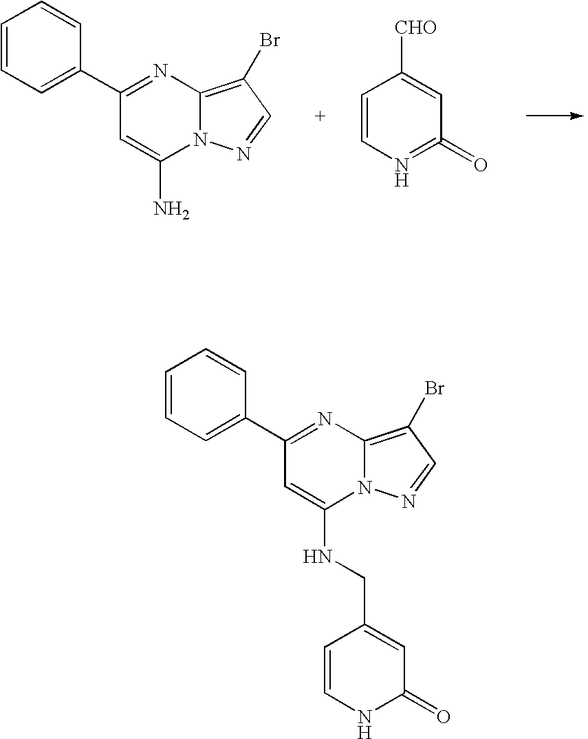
C1=CC=C(C2=NC3=C(Br)C=NN3C(N)=C2)C=C1.C1=CN=C(=O)C=C1[CHO].C1=CC=C(C2=NC3=C(Br)C=NN3C(NCC3=CC(=O)NC=C3)=C2)C=C1
